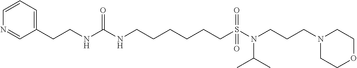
C1=CN=CC(CCNC(NCCCCCCS(=O)(N(CCCN2CCOCC2)C(C)C)=O)=O)=C1
